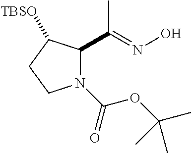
N1(C(=O)OC(C)(C)C)C(C(=NO)C)C([TBSO])CC1
